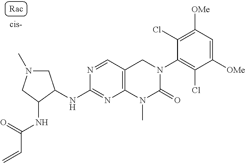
CN1CC(NC2=NC3=C(C=N2)CN(C2=C(Cl)C([OMe])=CC([OMe])=C2Cl)C(=O)N3C)C(NC(=O)C=C)C1
